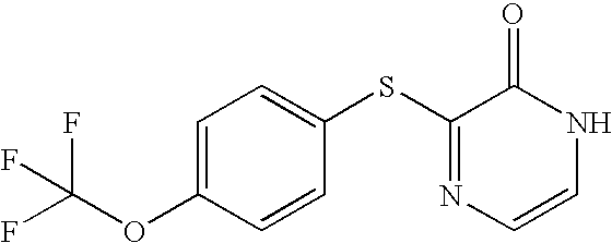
S(C1=NC=CNC1=O)C1=CC=C(OC(F)(F)F)C=C1
